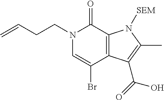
N1(CCC=C)C=C(Br)C2=C(C1=O)N([SEM])C(C)=C2C(=O)O
